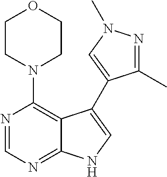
N1(C2=C3C(=NC=N2)NC=C3C2=CN(C)N=C2C)CCOCC1
